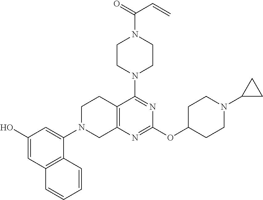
C12=C(N=C(OC3CCN(C4CC4)CC3)N=C1N1CCN(C(=O)C=C)CC1)CN(C1=CC(O)=CC3=C1C=CC=C3)CC2
